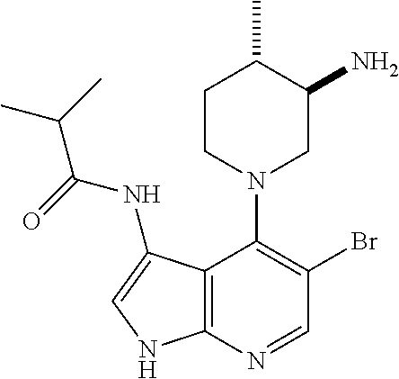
C12=C(N=CC(Br)=C1N1CC(N)C(C)CC1)NC=C2NC(=O)C(C)C
